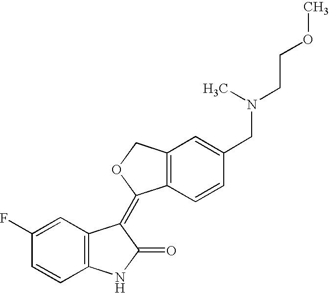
C1(F)=CC2=C(C=C1)NC(=O)C2=C1C2=C(CO1)C=C(CN(CCOC)C)C=C2
